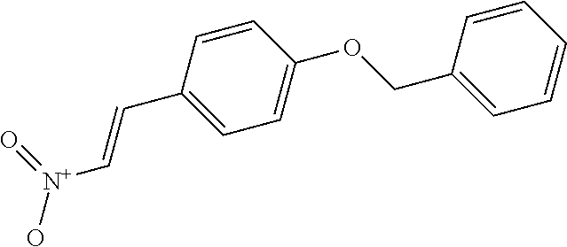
C(=CC1=CC=C(OCC2=CC=CC=C2)C=C1)[N+](O)=O
